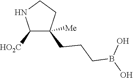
C1([HO2C])C(CCCB(O)O)([Me])CCN1
